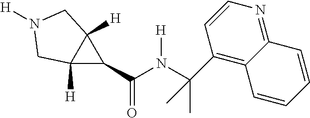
C12([H])C(C(=O)N([H])C(C)(C)C3=C4C(=NC=C3)C=CC=C4)C1([H])CN([H])C2
